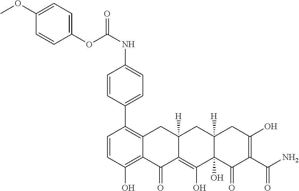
C1=CC(O)=C2C(=C1C1=CC=C(NC(=O)OC3=CC=C(OC)C=C3)C=C1)CC1([H])C(=C(O)C3(O)C([H])(C1)CC(O)=C(C(N)=O)C3=O)C2=O
